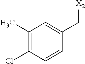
C1(C)=C(Cl)C=CC(C[X2])=C1
